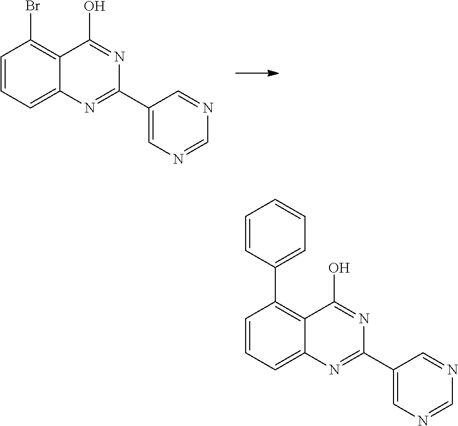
C1(C2=NC3=CC=CC(Br)=C3C(O)=N2)=CN=CN=C1.C1(C2=NC3=CC=CC(C4=CC=CC=C4)=C3C(O)=N2)=CN=CN=C1
